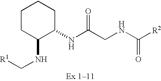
C1CC(NC[R1])C(NC(CNC([R2])=O)=O)CC1
